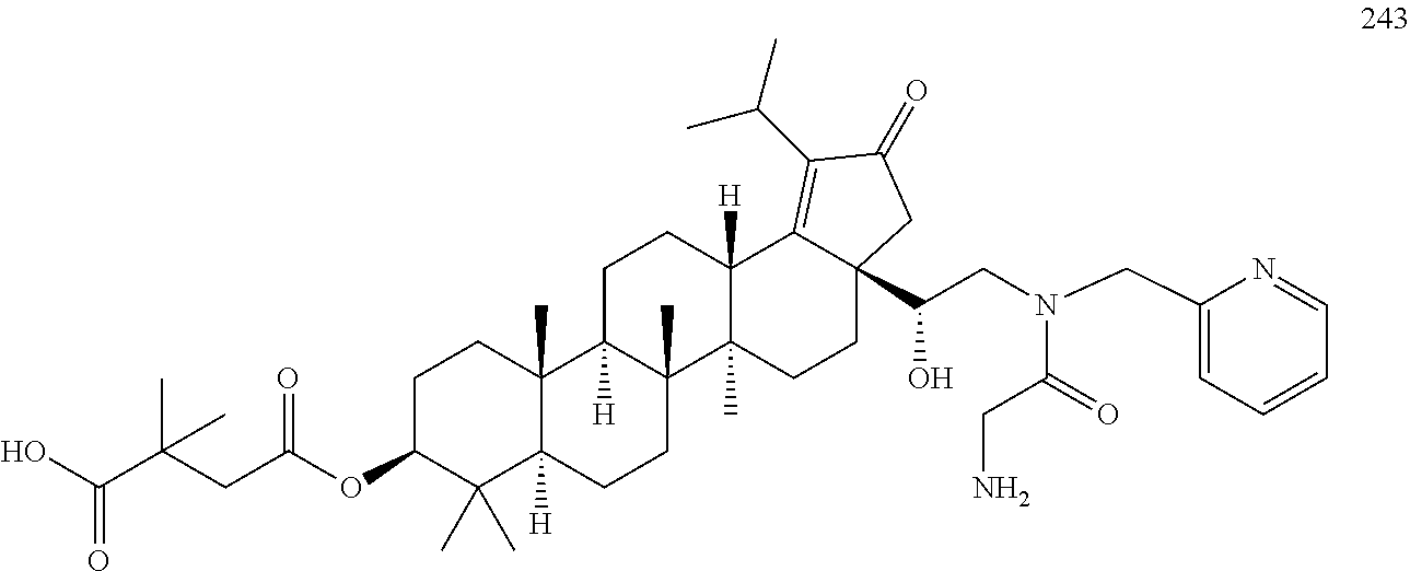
C1C(OC(CC(C(O)=O)(C)C)=O)C(C)(C)C2([H])C(C)(C1)C1([H])C(C)(CC2)C2(C)C([H])(CC1)C1=C(C(C)C)C(=O)CC1(C(CN(CC1=CC=CC=N1)C(=O)CN)O)CC2
